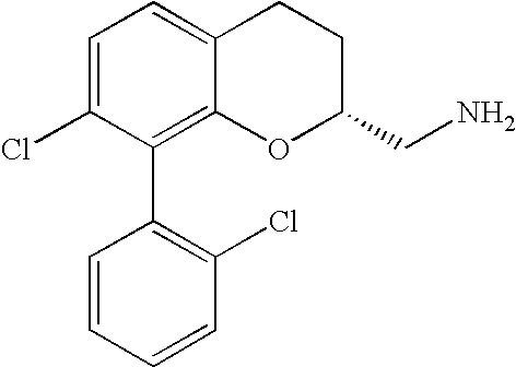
C1=C(Cl)C(C2=C(Cl)C=CC=C2)=C2C(=C1)CCC(CN)O2
